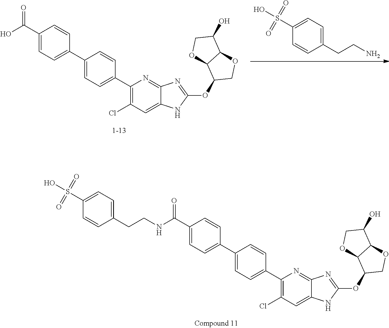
C1(C(=O)NCCC2=CC=C(S(O)(=O)=O)C=C2)=CC=C(C2=CC=C(C3=C(Cl)C=C4C(=N3)N=C(OC3COC5C3OCC5O)N4)C=C2)C=C1.OS(=O)(=O)C1=CC=C(CCN)C=C1.C1(C(O)=O)=CC=C(C2=CC=C(C3=C(Cl)C=C4C(=N3)N=C(OC3COC5C3OCC5O)N4)C=C2)C=C1
